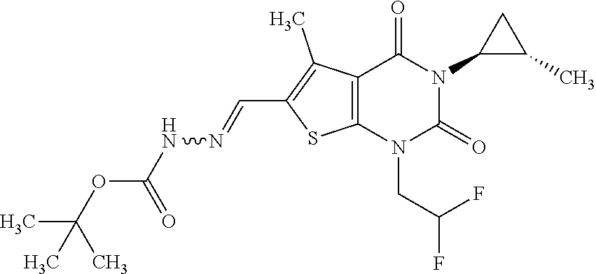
C12=C(N(CC(F)F)C(=O)N(C3C(C)C3)C1=O)SC(C=NNC(OC(C)(C)C)=O)=C2C
